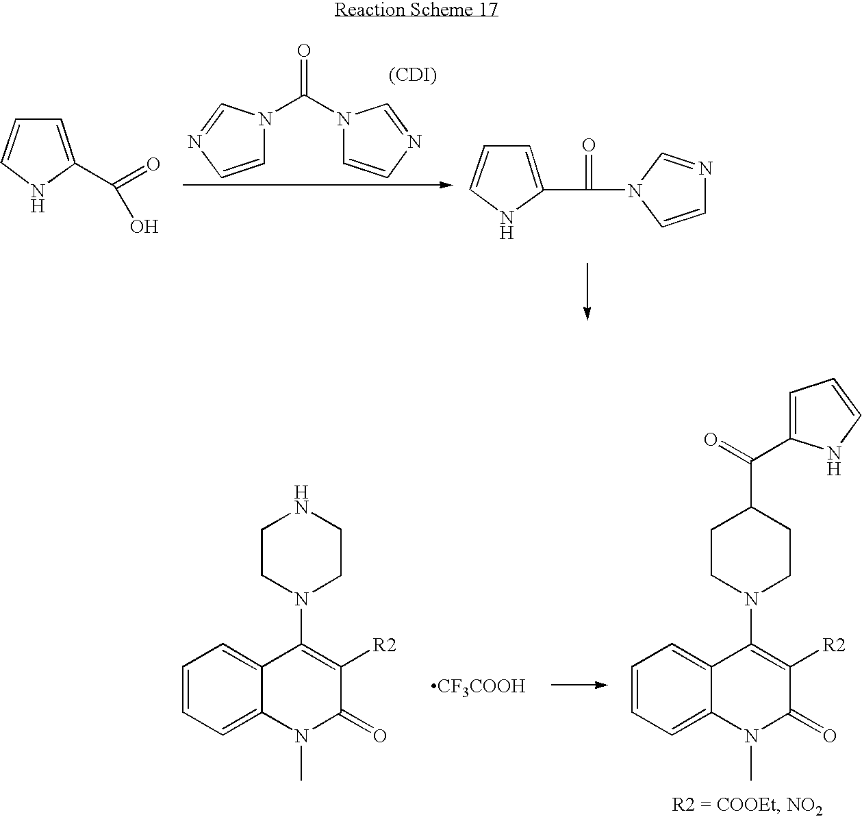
C1=CC=C2C(=C1)C(N1CCC(C(=O)C3=CC=CN3)CC1)=C([R2])C(=O)N2C.C1=CC=C2C(=C1)C(N1CCNCC1)=C([R2])C(=O)N2C.[CF3COOH].O=C(N1C=CN=C1)N1C=CN=C1.C1(C(=O)O)=CC=CN1.C1(C(=O)N2C=NC=C2)=CC=CN1.[(CDI)]
